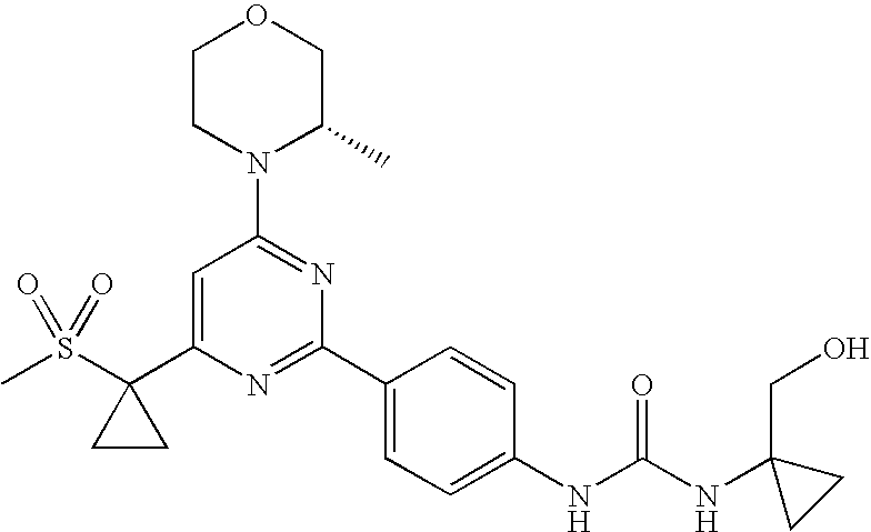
C1=C(C2(S(C)(=O)=O)CC2)N=C(C2=CC=C(NC(NC3(CO)CC3)=O)C=C2)N=C1N1C(C)COCC1
